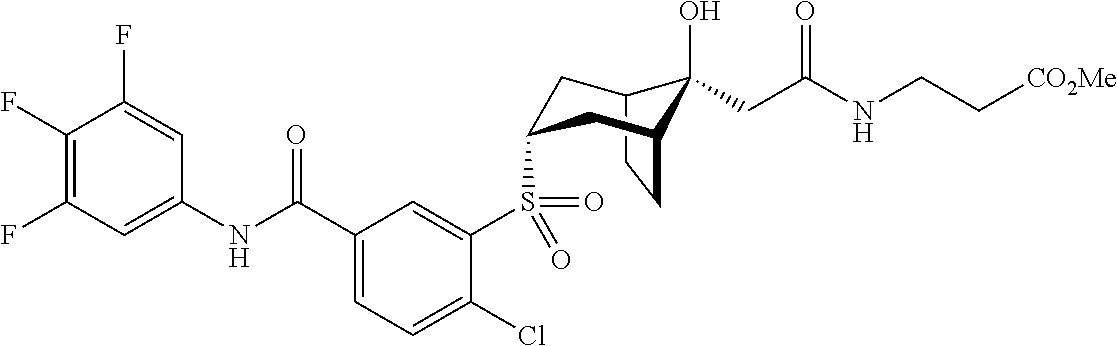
C12CCC(CC(S(C3=CC(C(NC4=CC(F)=C(F)C(F)=C4)=O)=CC=C3Cl)(=O)=O)C1)C2(O)CC(NCC[CO2Me])=O
